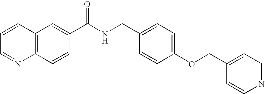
C1=CC=NC2=C1C=C(C(NCC1=CC=C(OCC3=CC=NC=C3)C=C1)=O)C=C2
